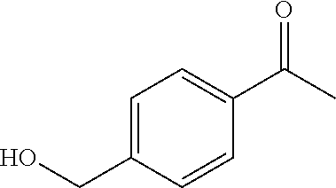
C1=C(CO)C=CC(C(C)=O)=C1
